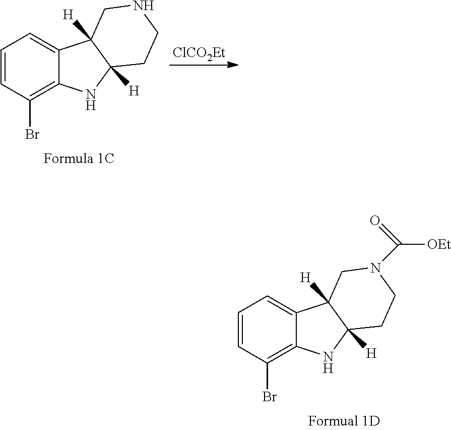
C1=CC(Br)=C2C(=C1)C1([H])C([H])(N2)CCN(C([OEt])=O)C1.C1=CC(Br)=C2C(=C1)C1([H])C([H])(N2)CCNC1.[ClCO2Et]
